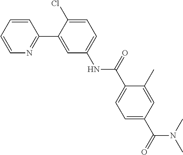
C1=CN=C(C2=CC(NC(C3=CC=C(C(N(C)C)=O)C=C3C)=O)=CC=C2Cl)C=C1
